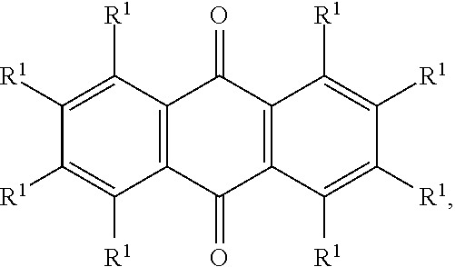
C12=C(C(=O)C3=C(C1=O)C([R1])=C([R1])C([R1])=C3[R1])C([R1])=C([R1])C([R1])=C2[R1]
